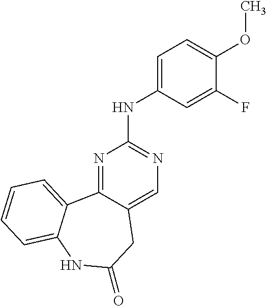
N1=C2C(=CN=C1NC1=CC=C(OC)C(F)=C1)CC(=O)NC1=CC=CC=C21
